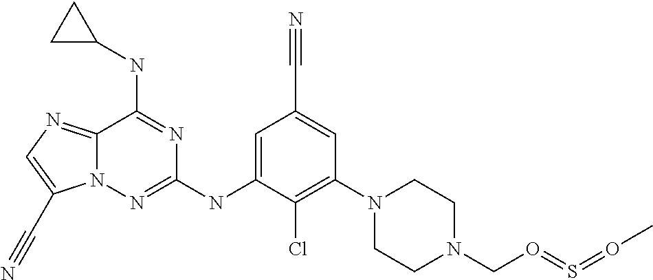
C12=NC=C(C#N)N1N=C(NC1=CC(C#N)=CC(N3CCN(CO=S=OC)CC3)=C1Cl)N=C2NC1CC1
